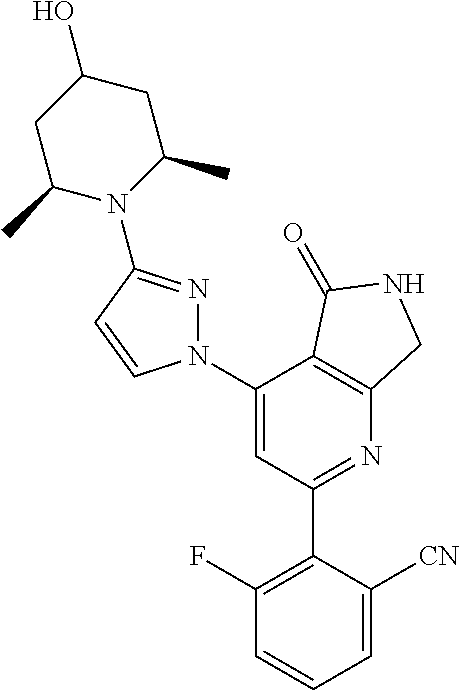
C1(C2=C(F)C=CC=C2[CN])=NC2=C(C(N3N=C(N4C(C)CC(O)CC4C)C=C3)=C1)C(=O)NC2
